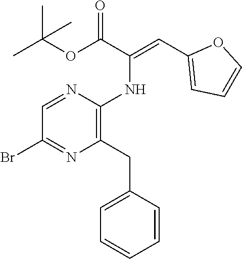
BrC1=NC(CC2=CC=CC=C2)=C(NC(=CC2=CC=CO2)C(OC(C)(C)C)=O)N=C1
